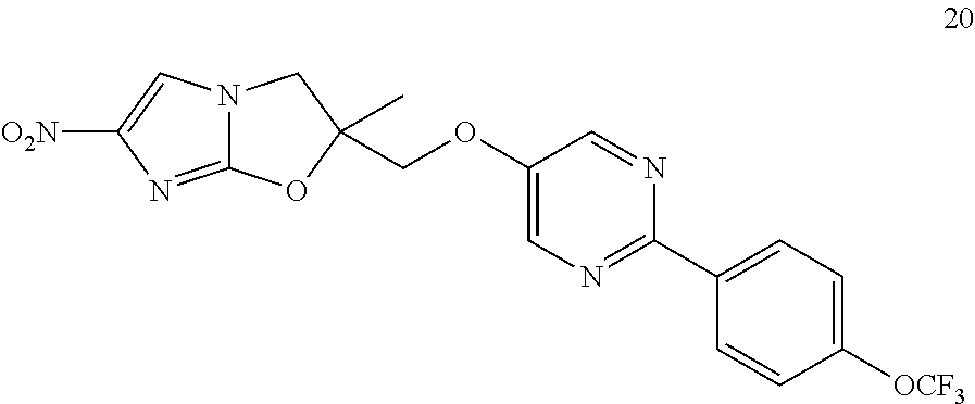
[O2N]C1=CN2C(=N1)OC(C)(COC1=CN=C(C3=CC=C([OCF3])C=C3)N=C1)C2
